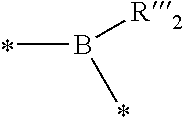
CB(C)[R2]
